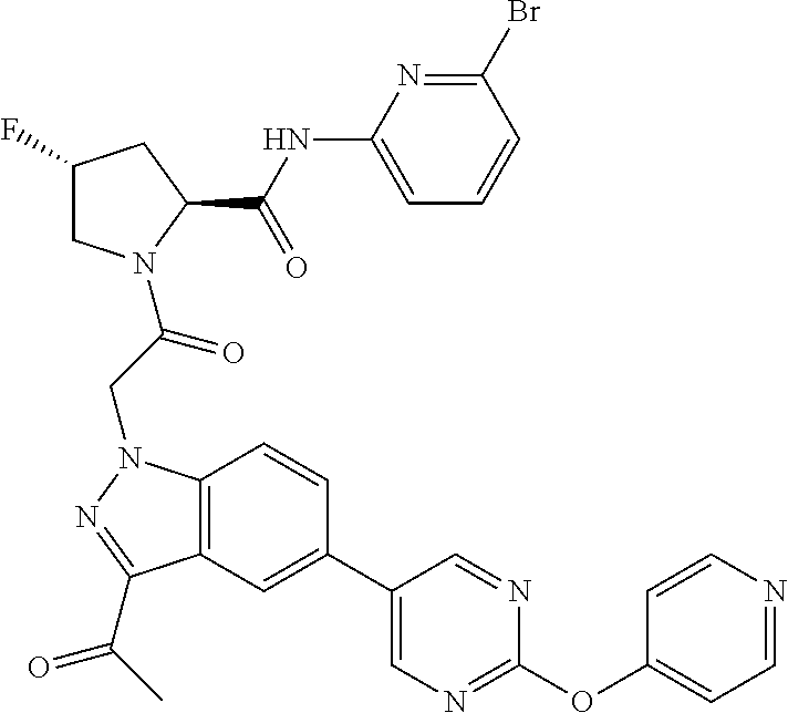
C1(NC(C2CC(F)CN2C(CN2C3=C(C(C(C)=O)=N2)C=C(C2=CN=C(OC4=CC=NC=C4)N=C2)C=C3)=O)=O)=CC=CC(Br)=N1
